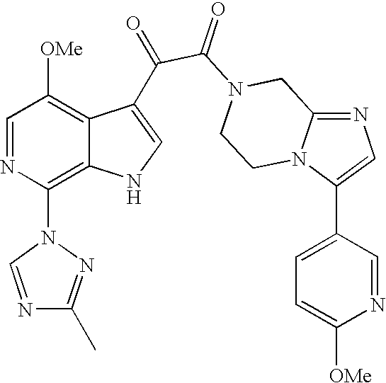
N1=C2N(C(C3=CC=C([OMe])N=C3)=C1)CCN(C(=O)C(=O)C1=CNC3=C(N4N=C(C)N=C4)N=CC([OMe])=C31)C2
